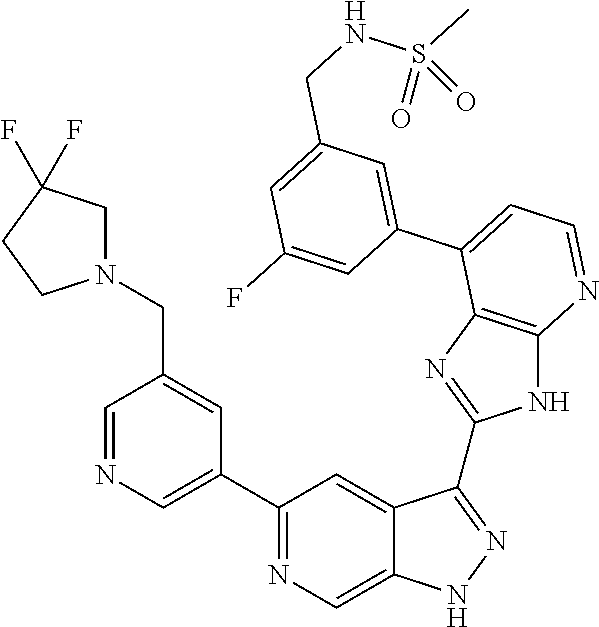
C1=NC=C(C2=NC=C3C(=C2)C(C2=NC4=C(N2)N=CC=C4C2=CC(CNS(C)(=O)=O)=CC(F)=C2)=NN3)C=C1CN1CC(F)(F)CC1
